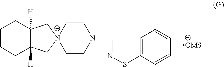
C1CCC2([H])C([H])(C1)C[N+]1(C2)CCN(C2=NSC3=C2C=CC=C3)CC1
